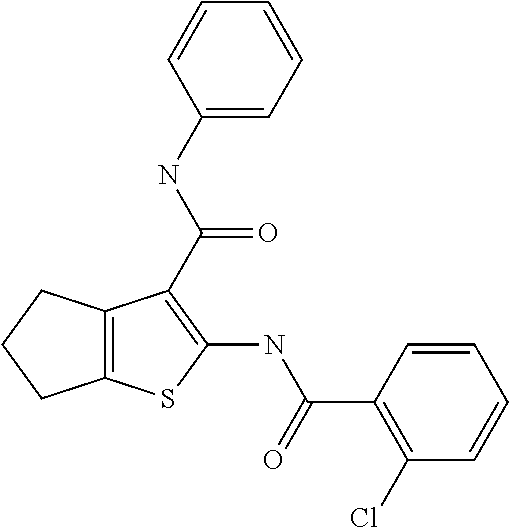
C12=C(CCC1)C(C(=O)NC1=CC=CC=C1)=C(NC(=O)C1=C(Cl)C=CC=C1)S2
